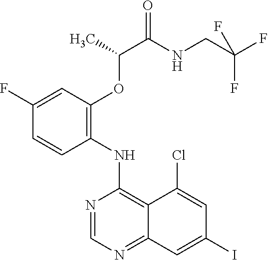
C1=CC(NC2=C3C(=NC=N2)C=C(I)C=C3Cl)=C(OC(C)C(=O)NCC(F)(F)F)C=C1F
